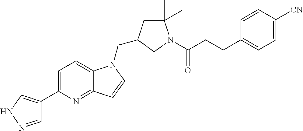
C1=NNC=C1C1=CC=C2C(=N1)C=CN2CC1CC(C)(C)N(C(CCC2=CC=C([CN])C=C2)=O)C1
